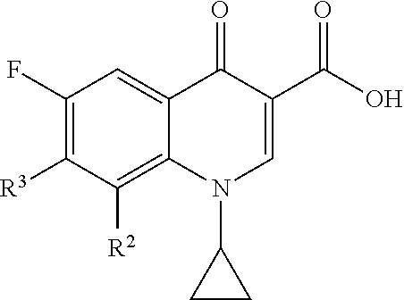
C1([R3])=C(F)C=C2C(=C1[R2])N(C1CC1)C=C(C(O)=O)C2=O
